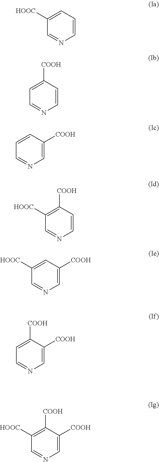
C1=CC=C([HOOC])C=N1.C1=CC([COOH])=CC=N1.C1=C([COOH])C=CC=N1.C1=CC([COOH])=C([HOOC])C=N1.C1=C([COOH])C=C([HOOC])C=N1.C1=C([COOH])C([COOH])=CC=N1.C1=C([COOH])C([COOH])=C([HOOC])C=N1
